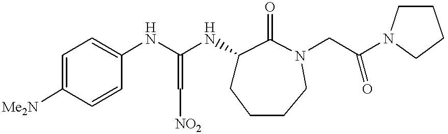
C1=C([Me2N])C=CC(NC(NC2CCCCN(CC(N3CCCC3)=O)C2=O)=C[NO2])=C1
